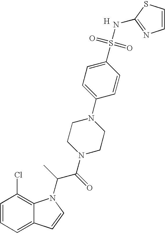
C1=CC=C2C(=C1Cl)N(C(C(N1CCN(C3=CC=C(S(=O)(=O)NC4=NC=CS4)C=C3)CC1)=O)C)C=C2.[H]
